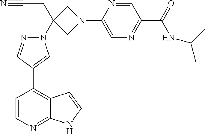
N#CCC1(N2N=CC(C3=C4C(=NC=C3)NC=C4)=C2)CN(C2=CN=C(C(=O)NC(C)C)C=N2)C1
